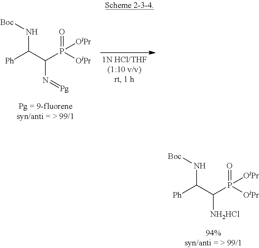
[Ph]C(N[Boc])C(N=[Pg])P(=O)([OiPr])[OiPr].[Ph]C(N[Boc])C([NH2HCl])P(=O)([OiPr])[OiPr]
